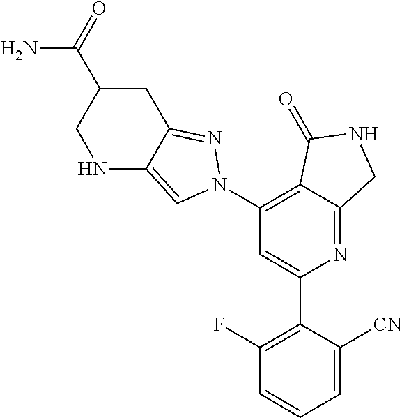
C1(C2=C(F)C=CC=C2[CN])=CC(N2C=C3NCC(C(=O)N)CC3=N2)=C2C(=N1)CNC2=O
